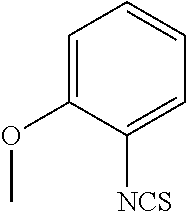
C1=C(OC)C([NCS])=CC=C1
